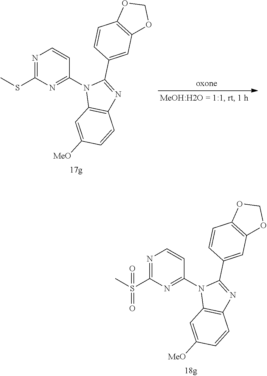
N1=C(S(C)(=O)=O)N=C(N2C3=C(N=C2C2=CC4=C(C=C2)OCO4)C=CC([MeO])=C3)C=C1.N1=C(SC)N=C(N2C3=C(N=C2C2=CC4=C(C=C2)OCO4)C=CC([MeO])=C3)C=C1
